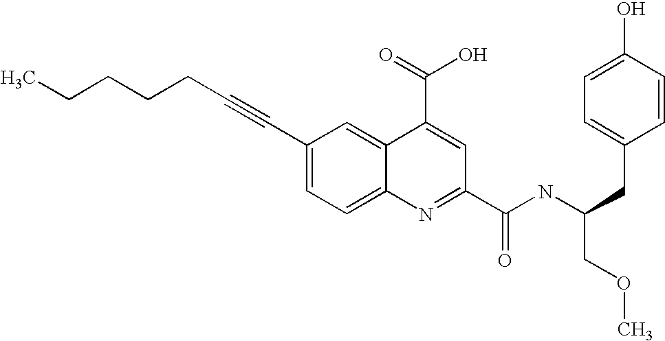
C(C1=CC=C2C(=C1)C(C(=O)O)=CC(C(NC(CC1=CC=C(O)C=C1)COC)=O)=N2)#CCCCCC
